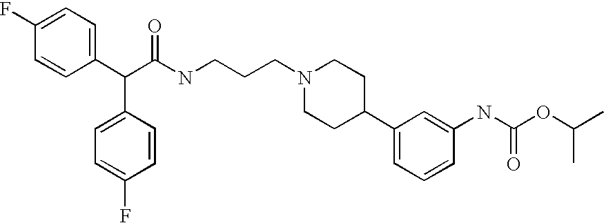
C1(C(C(NCCCN2CCC(C3=CC=CC(NC(OC(C)C)=O)=C3)CC2)=O)C2=CC=C(F)C=C2)=CC=C(F)C=C1
